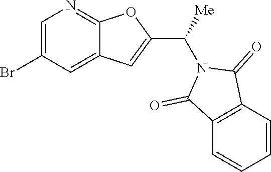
C1=C(Br)C=C2C(=N1)OC(C([Me])N1C(=O)C3=C(C=CC=C3)C1=O)=C2
